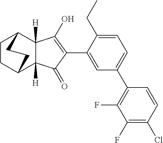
C1=C(C2=C(O)C3([H])C([H])(C2=O)C2CCC3CC2)C(CC)=CC=C1C1=C(F)C(F)=C(Cl)C=C1
